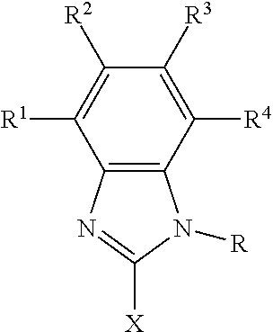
C12=C(C([R4])=C([R3])C([R2])=C1[R1])N([R])C([X])=N2
